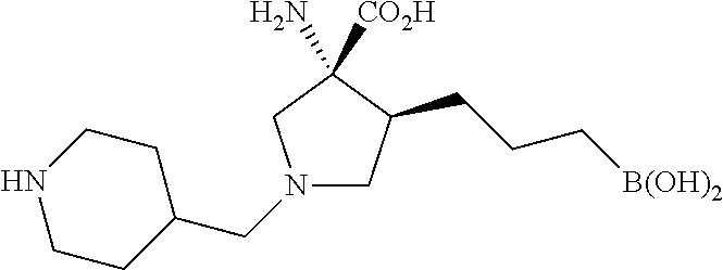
N1(CC2CCNCC2)CC(CCC[B(OH)2])C(N)([CO2H])C1
